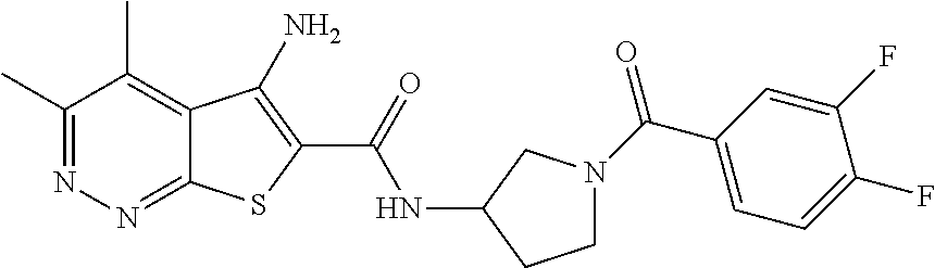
C1(C)=NN=C2C(=C1C)C(N)=C(C(=O)NC1CCN(C(C3=CC=C(F)C(F)=C3)=O)C1)S2
